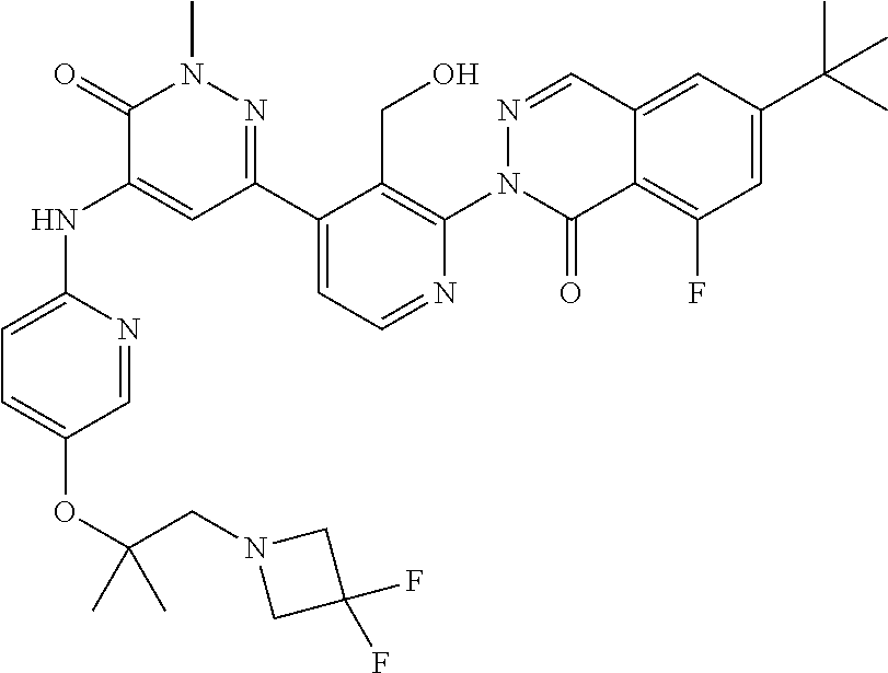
CC(OC1=CC=C(NC2=CC(C3=CC=NC(N4C(=O)C5=C(F)C=C(C(C)(C)C)C=C5C=N4)=C3CO)=NN(C)C2=O)N=C1)(CN1CC(F)(F)C1)C
